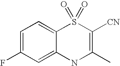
C12=CC=C(F)C=C1NC(C)=C([CN])S2(=O)=O
